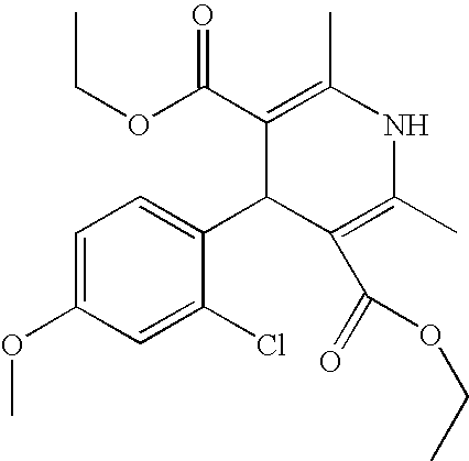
C1=C(OC)C=C(Cl)C(C2C(C(=O)OCC)=C(C)NC(C)=C2C(OCC)=O)=C1
